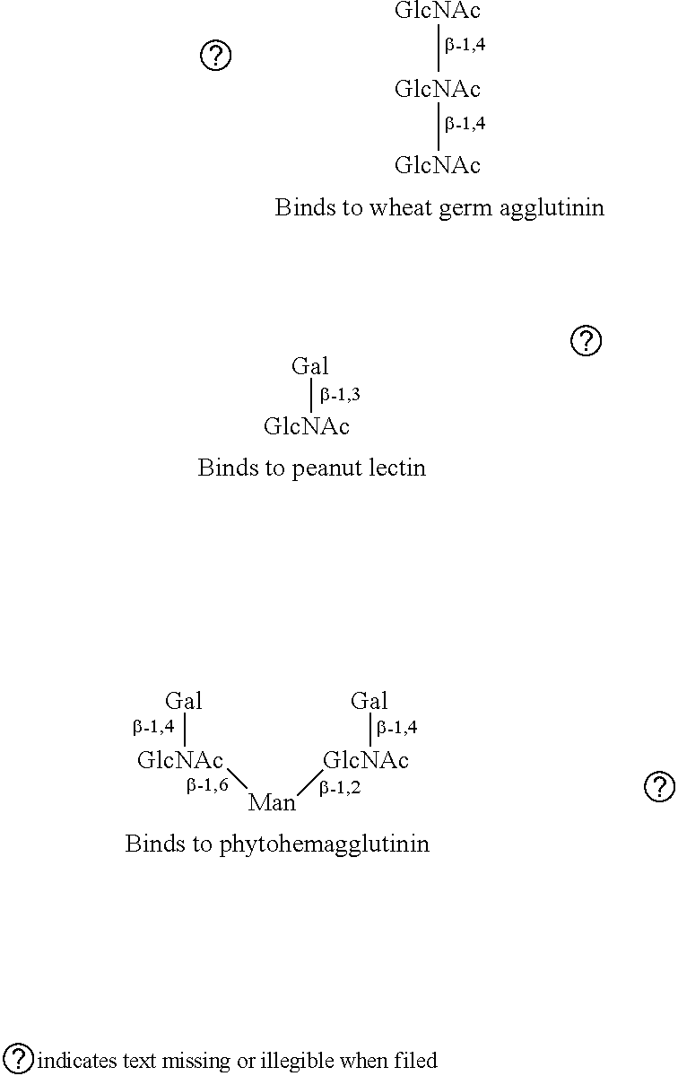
[GlcNAc][Gal].[GlcNAc].[GlcNAc].[GlcNAc].[GlcNAc]([Gal])[Man][GlcNAc][Gal]
